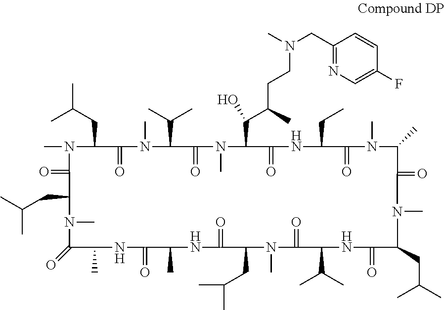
CC(CC1N(C)C(=O)C(CC(C)C)N(C)C(=O)C(C)NC(=O)C(C)NC(=O)C(CC(C)C)N(C)C(=O)C(C(C)C)NC(=O)C(CC(C)C)N(C)C(=O)C(C)N(C)C(=O)C(CC)NC(=O)C(C(C(C)CCN(C)CC2=NC=C(F)C=C2)O)N(C)C(=O)C(C(C)C)N(C)C1=O)C
